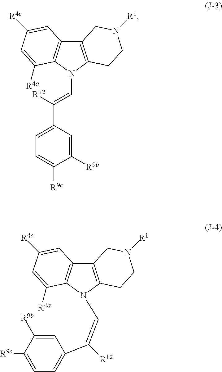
C12=C(N(C=C([R12])C3=CC=C([R9c])C([R9b])=C3)C3=C1C=C([R4c])C=C3[R4a])CCN([R1])C2.C12=C(CCN([R1])C1)N(C=C(C1=CC=C([R9c])C([R9b])=C1)[R12])C1=C2C=C([R4c])C=C1[R4a]
